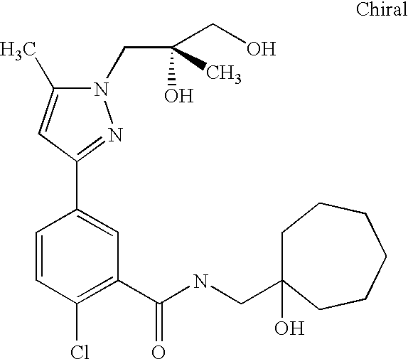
N1(CC(CO)(O)C)C(C)=CC(C2=CC(C(NCC3(O)CCCCCC3)=O)=C(Cl)C=C2)=N1
